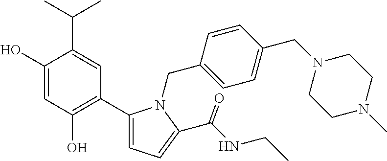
C1(O)=CC(O)=C(C2=CC=C(C(NCC)=O)N2CC2=CC=C(CN3CCN(C)CC3)C=C2)C=C1C(C)C
